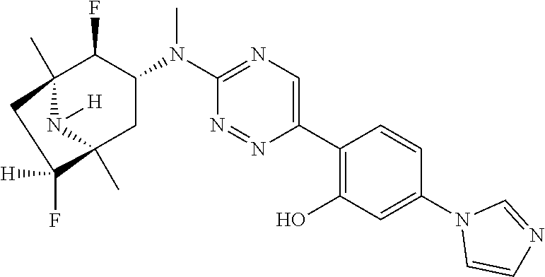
C12(C)N([H])C(C)(CC(N(C3=NC=C(C4=C(O)C=C(N5C=CN=C5)C=C4)N=N3)C)C1F)C(F)([H])C2
